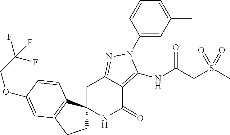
C1C2(C3=C(C1)C=C(OCC(F)(F)F)C=C3)NC(=O)C1=C(NC(=O)CS(C)(=O)=O)N(C3=CC(C)=CC=C3)N=C1C2
